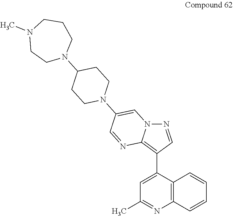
N12N=CC(C3=CC(C)=NC4=C3C=CC=C4)=C1N=CC(N1CCC(N3CCCN(C)CC3)CC1)=C2
